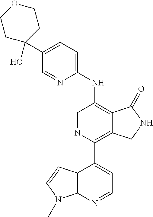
C1C(O)(C2=CC=C(NC3=C4C(=C(C5=CC=NC6=C5C=CN6C)N=C3)CNC4=O)N=C2)CCOC1
